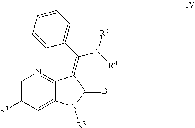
C1=C([R1])C=C2C(=N1)C(=C(N([R3])[R4])C1=CC=CC=C1)C(=B)N2[R2]
